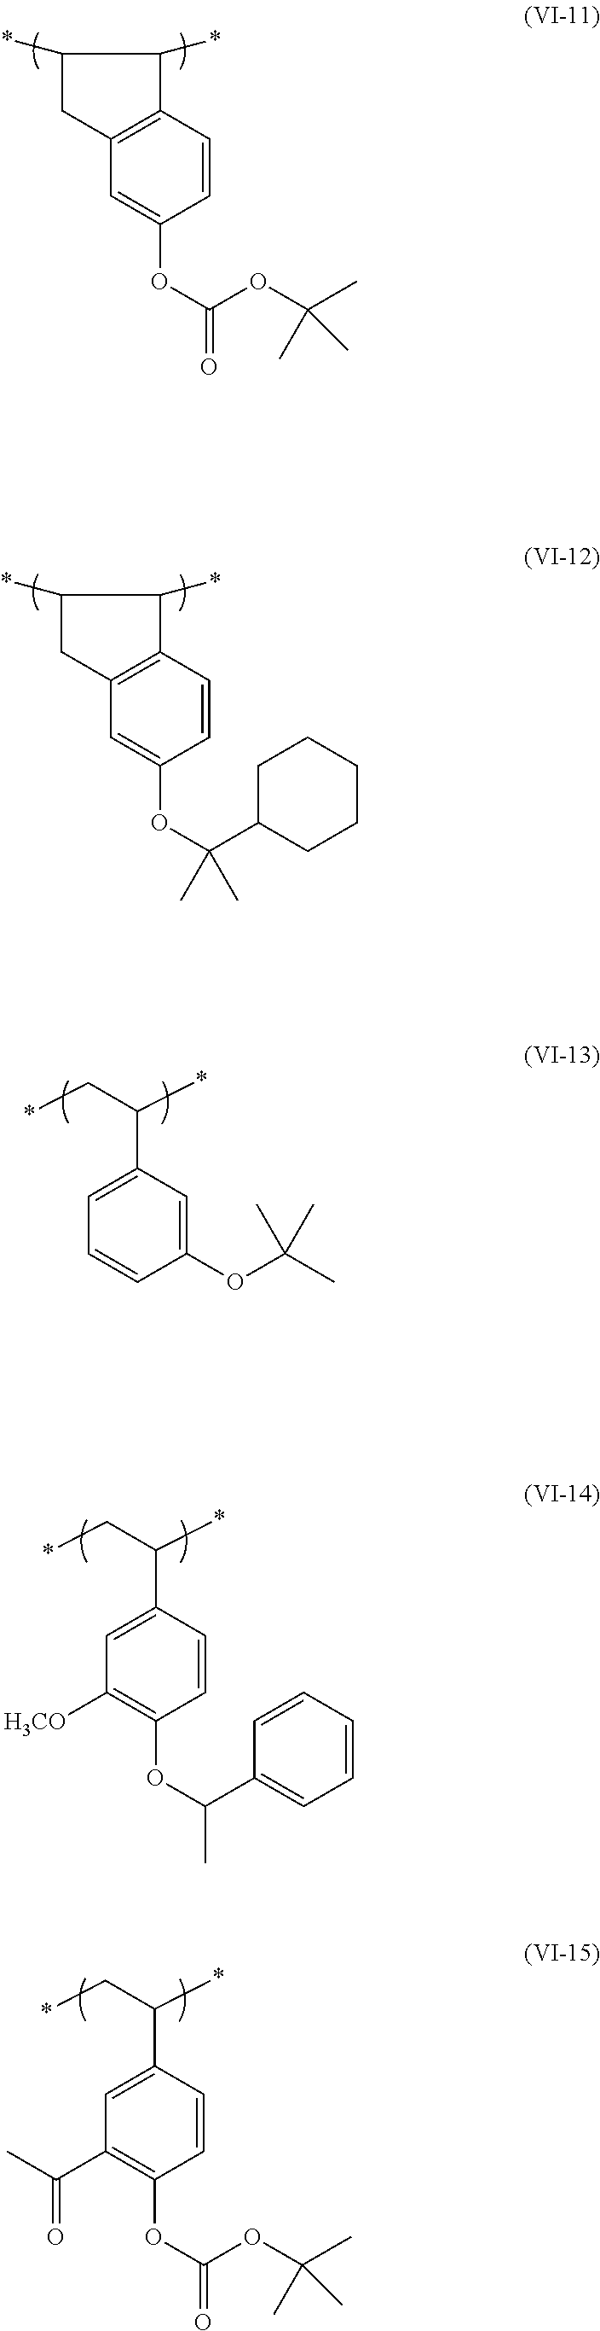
C12=C(C=CC(OC(=O)OC(C)(C)C)=C1)C(*)C(*)C2.C12=C(C=CC(OC(C)(C3CCCCC3)C)=C1)C(*)C(*)C2.*CC(*)C1=CC=CC(OC(C)(C)C)=C1.*CC(*)C1=CC(C(C)=O)=C(OC(=O)OC(C)(C)C)C=C1.*CC(*)C1=CC([H3CO])=C(OC(C)C2=CC=CC=C2)C=C1
